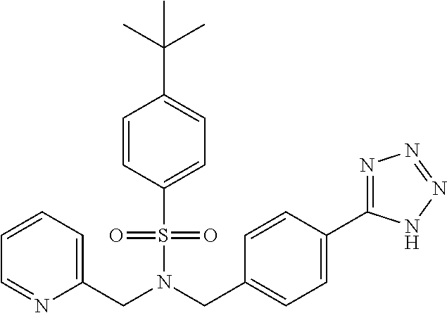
C1=CC=C(CN(CC2=CC=C(C3=NN=NN3)C=C2)S(=O)(=O)C2=CC=C(C(C)(C)C)C=C2)N=C1
